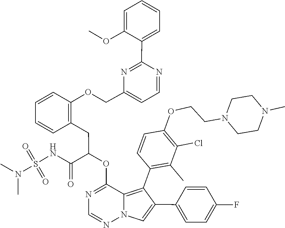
N1=CN=C(OC(CC2=C(OCC3=CC=NC(C4=CC=CC=C4OC)=N3)C=CC=C2)C(NS(=O)(=O)N(C)C)=O)C2=C(C3=C(C)C(Cl)=C(OCCN4CCN(C)CC4)C=C3)C(C3=CC=C(F)C=C3)=CN12
